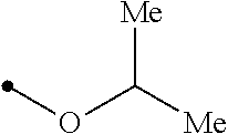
O(C)C([Me])[Me]
